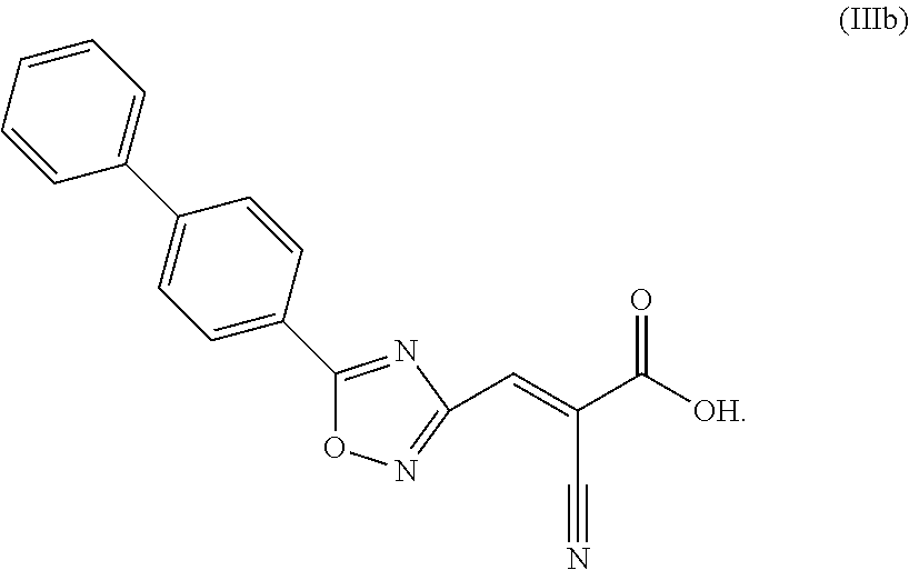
C1=CC=CC(C2=CC=C(C3=NC(C=C(C([OH])=O)C#N)=NO3)C=C2)=C1
